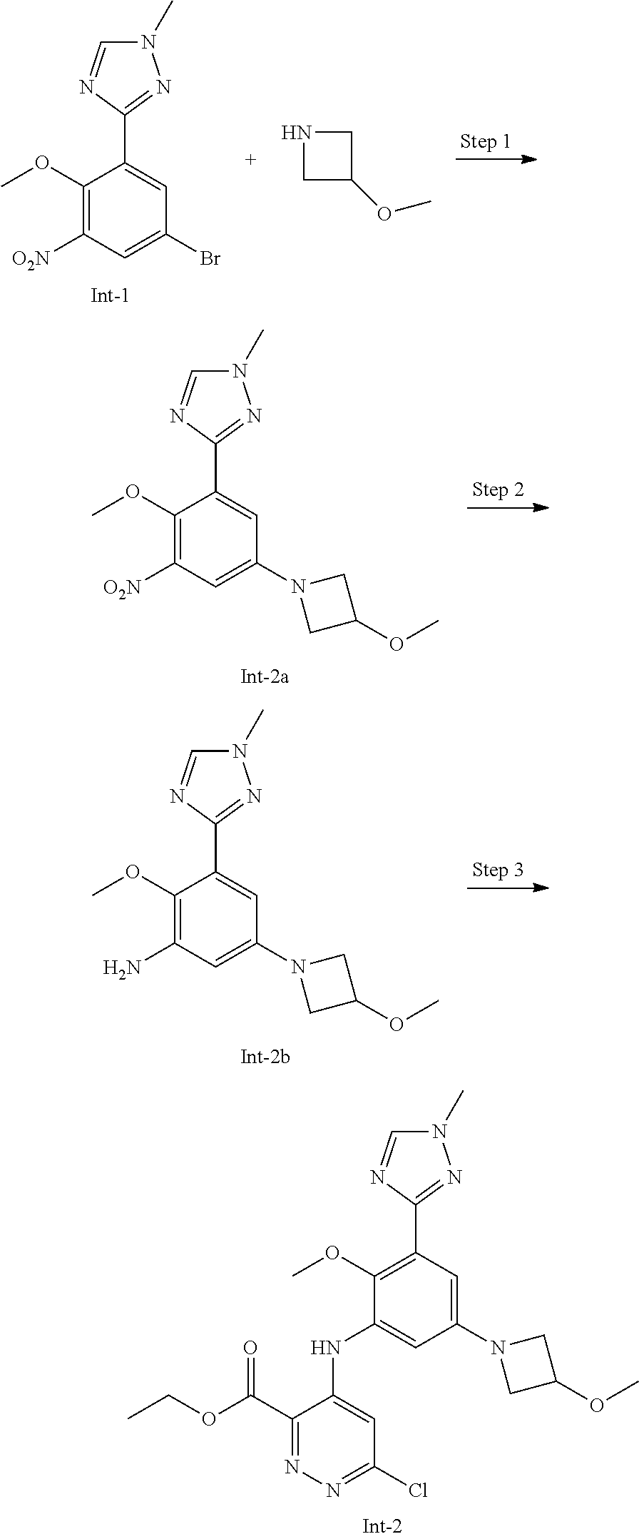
C1(OC)=C(C2=NN(C)C=N2)C=C(N2CC(OC)C2)C=C1NC1=CC(Cl)=NN=C1C(=O)OCC.C1(OC)=C([O2N])C=C(Br)C=C1C1=NN(C)C=N1.N1CC(OC)C1.C1(OC)=C([O2N])C=C(N2CC(OC)C2)C=C1C1=NN(C)C=N1.C1(OC)=C(N)C=C(N2CC(OC)C2)C=C1C1=NN(C)C=N1
